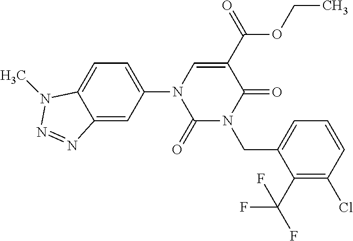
C1(=O)N(CC2=CC=CC(Cl)=C2C(F)(F)F)C(=O)C(C(=O)OCC)=CN1C1=CC=C2C(=C1)N=NN2C
